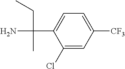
C1(Cl)=CC([CF3])=CC=C1C(C)(N)CC
